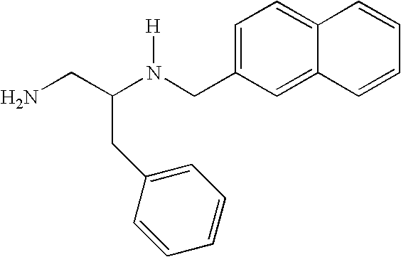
C1=C(CN(C(CN)CC2=CC=CC=C2)[H])C=C2C(=C1)C=CC=C2
